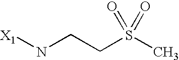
[X1]NCCS(C)(=O)=O
